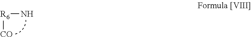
[R6]([CO])N
